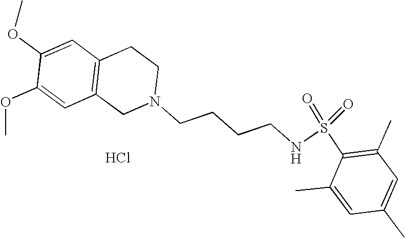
C1=C(OC)C(OC)=CC2=C1CCN(CCCCNS(=O)(=O)C1=C(C)C=C(C)C=C1C)C2.Cl
